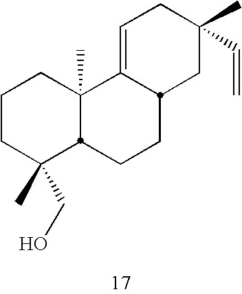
C1CC(CO)(C)C2C(C)(C1)C1=CCC(C)(C=C)CC1CC2
